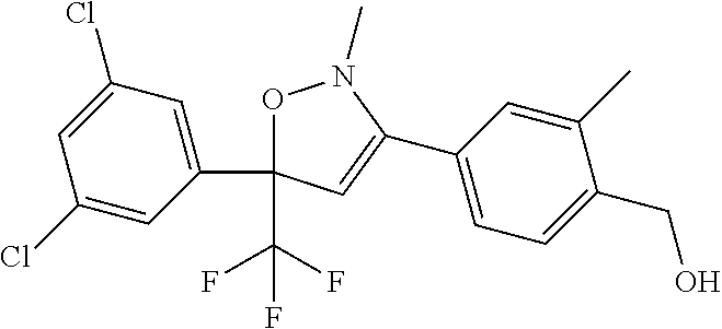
C1(Cl)=CC(C2(C(F)(F)F)ON(C)C(C3=CC=C(CO)C(C)=C3)=C2)=CC(Cl)=C1
